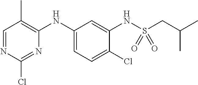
C1=NC(Cl)=NC(NC2=CC=C(Cl)C(NS(CC(C)C)(=O)=O)=C2)=C1C
